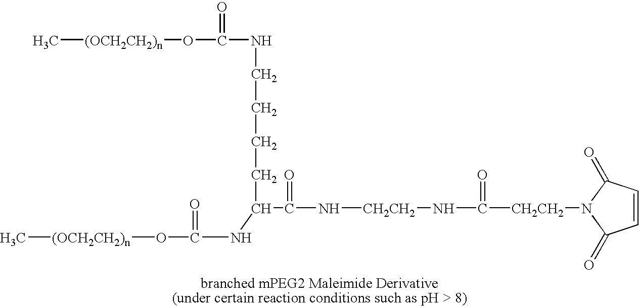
C[(OCH2CH2)n]OC(=O)NCCCCC(C(N[CH2CH2]NC(=O)[CH2CH2]N1C(=O)C=CC1=O)=O)NC(=O)O[(OCH2CH2)n]C
